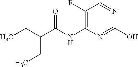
C1(F)=C(NC(C(CC)CC)=O)N=C(O)N=C1
